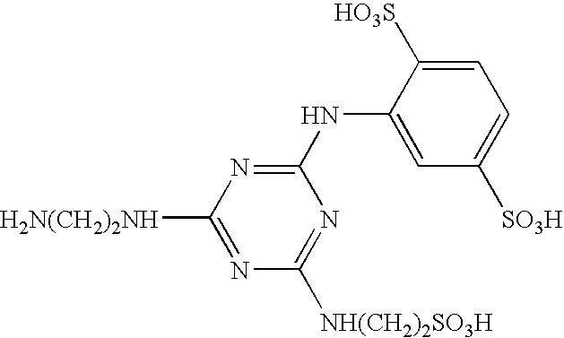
C1=C([HO3S])C(NC2=NC([H2N(CH2)2NH])=NC([NH(CH2)2SO3H])=N2)=CC([SO3H])=C1
